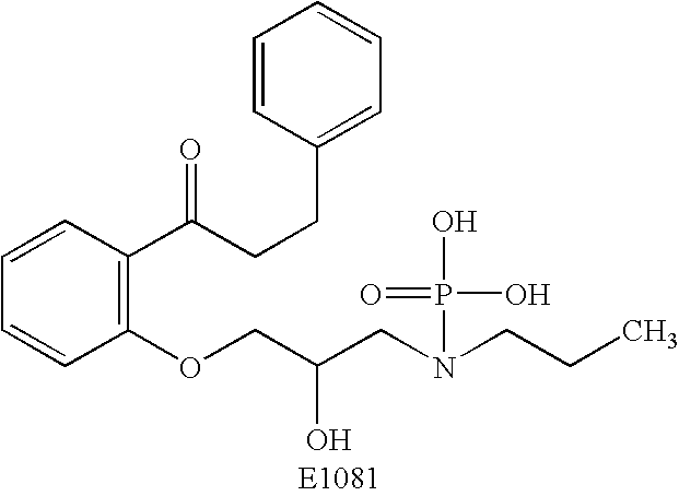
C1=CC(C(CCC2=CC=CC=C2)=O)=C(OCC(CN(CCC)P(=O)(O)O)O)C=C1
